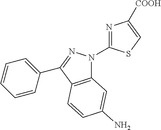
C12=C(C(C3=CC=CC=C3)=NN1C1=NC([COOH])=CS1)C=CC(N)=C2
